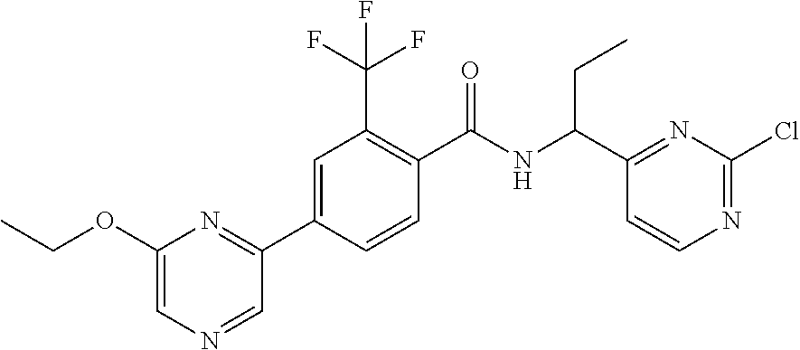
C1(C(NC(C2=C(C(F)(F)F)C=C(C3=NC(OCC)=CN=C3)C=C2)=O)CC)=NC(Cl)=NC=C1
